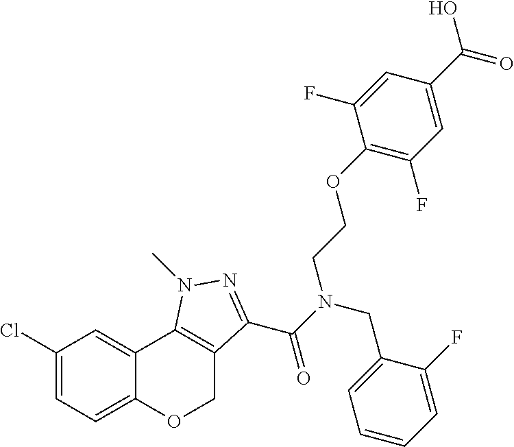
C1(Cl)=CC=C2C(=C1)C1=C(CO2)C(C(N(CC2=CC=CC=C2F)CCOC2=C(F)C=C(C(=O)O)C=C2F)=O)=NN1C
